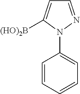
C1=CC=CC=C1N1N=CC=C1[(HO)2B]
